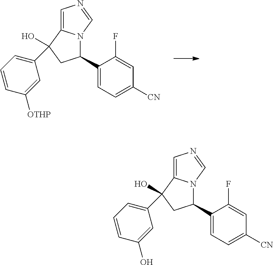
C1(C2N3C(=CN=C3)C(O)(C3=CC=CC([OTHP])=C3)C2)=CC=C([CN])C=C1F.C1(C2N3C(=CN=C3)C(O)(C3=CC=CC(O)=C3)C2)=CC=C([CN])C=C1F
